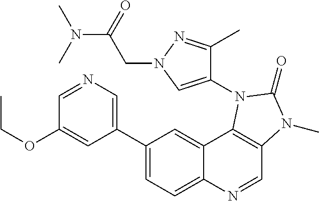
C1=NC=C(C2=CC=C3C(=C2)C2=C(C=N3)N(C)C(=O)N2C2=CN(CC(N(C)C)=O)N=C2C)C=C1OCC
